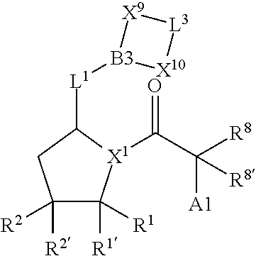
C1([R2])([R2])C([R1])([R1])[X1](C(C([R8])([A1])[R8])=O)C([L1][B3]2[X10][L3][X9]2)C1
